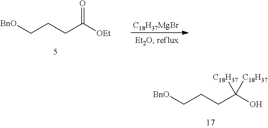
C(CCC([OEt])=O)[BnO].[C18H37MgBr].C(CCC(O)([C18H37])[C18H37])[BnO]
